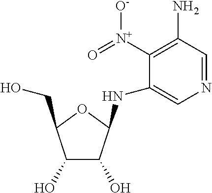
N1=CC(N)=C([N+](=O)[O-])C(NC2C(O)C(O)C(CO)O2)=C1
